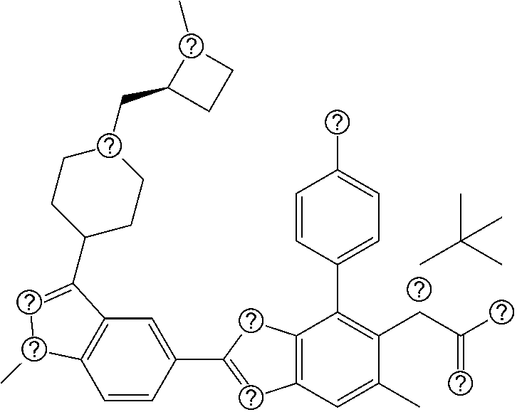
C1=CC(C2=CC3=C(C2)C(C2=CC=C(C)C=C2)=C(CC(C)=C)C(C)=C3)=CC2=C1C(C)C=C2C1CCC(CC2CCC2C)CC1.CC(C)(C)C
